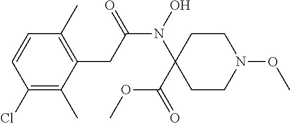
N(C(CC1=C(C)C=CC(Cl)=C1C)=O)(C1(C(OC)=O)CCN(OC)CC1)O
